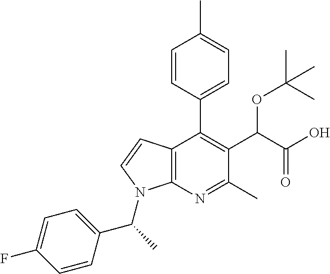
C1=CC(C2=C(C(C(O)=O)OC(C)(C)C)C(C)=NC3=C2C=CN3C(C)C2=CC=C(F)C=C2)=CC=C1C
